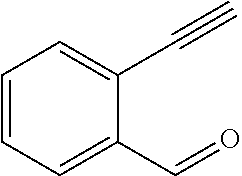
C1=CC=C(C=O)C(C#C)=C1
